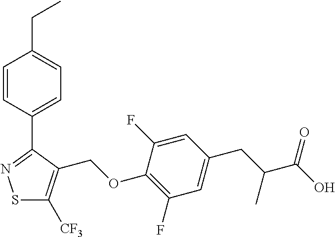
S1C([CF3])=C(COC2=C(F)C=C(CC(C(O)=O)C)C=C2F)C(C2=CC=C(CC)C=C2)=N1
